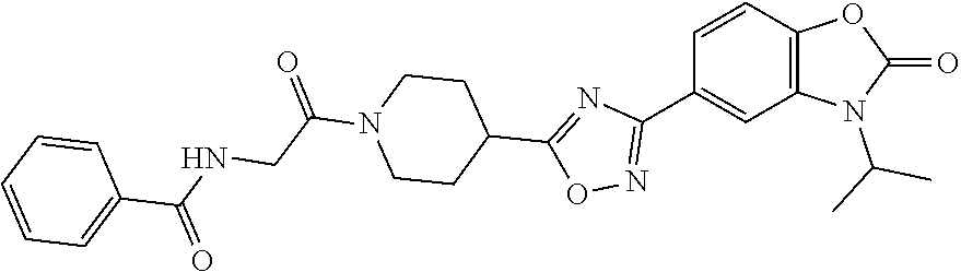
C12=C(C=C(C3=NOC(C4CCN(C(=O)CNC(=O)C5=CC=CC=C5)CC4)=N3)C=C1)N(C(C)C)C(=O)O2
